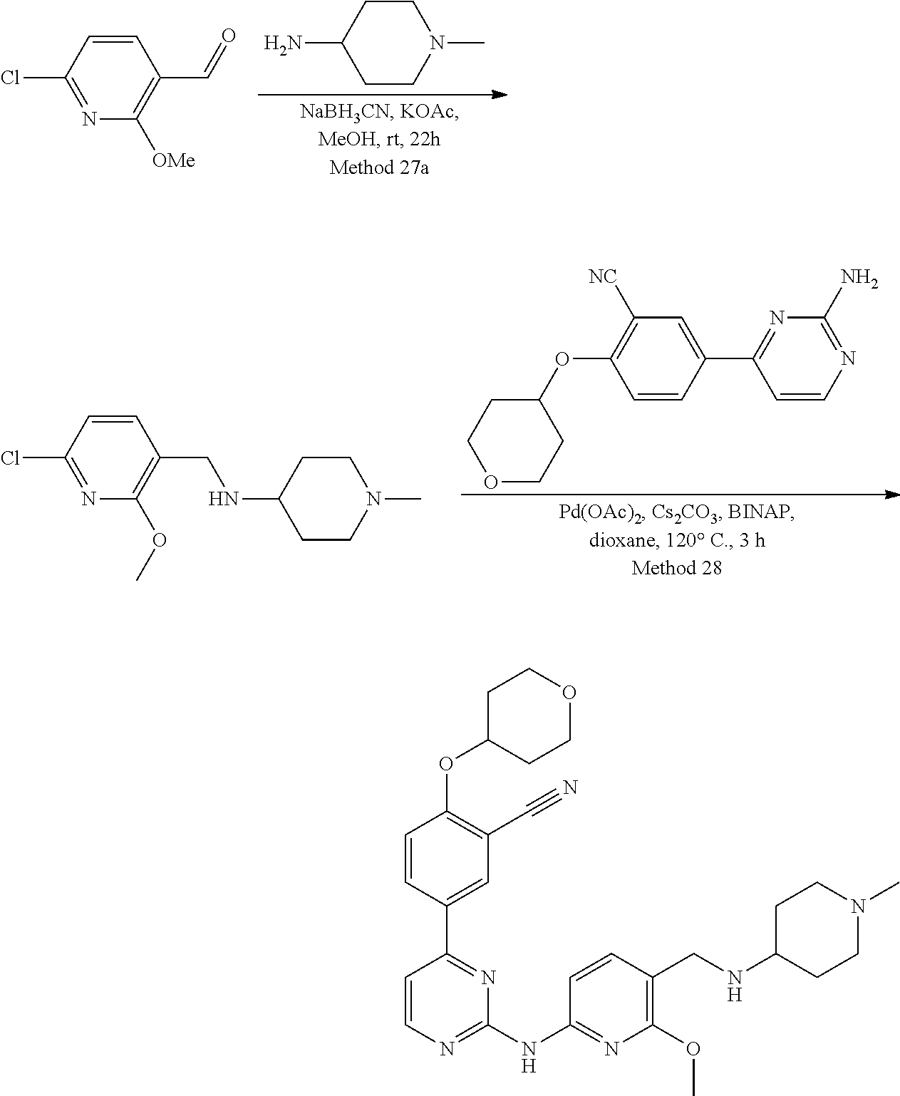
C1(C=O)=C([OMe])N=C(Cl)C=C1.NC1CCN(C)CC1.C1(N)=NC=CC(C2=CC([NC])=C(OC3CCOCC3)C=C2)=N1.N1(C)CCC(NCC2=C(OC)N=C(Cl)C=C2)CC1.C1(CNC2CCN(C)CC2)=C(OC)N=C(NC2=NC=CC(C3=CC(C#N)=C(OC4CCOCC4)C=C3)=N2)C=C1
